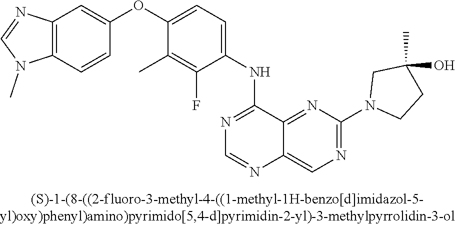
C1(OC2=CC=C(NC3=NC=NC4=CN=C(N5CCC(C)(O)C5)N=C34)C(F)=C2C)=CC2=C(C=C1)N(C)C=N2
